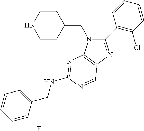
C1CNCCC1CN1C(C2=C(Cl)C=CC=C2)=NC2=C1N=C(NCC1=CC=CC=C1F)N=C2
